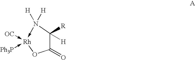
C1(=O)C([R])([H])N([H])([H])->[Rh](-[OC])(-[Ph3P])O1
